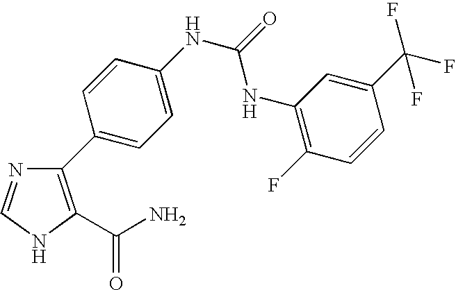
C1=NC(C2=CC=C(NC(NC3=C(F)C=CC(C(F)(F)F)=C3)=O)C=C2)=C(C(N)=O)N1
